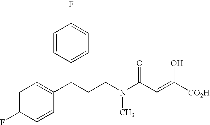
C1=C(F)C=CC(C(CCN(C(C=C([CO2H])O)=O)C)C2=CC=C(F)C=C2)=C1
